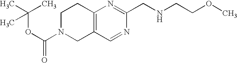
C(OC(=O)N1CC2=C(CC1)N=C(CNCCOC)N=C2)(C)(C)C
